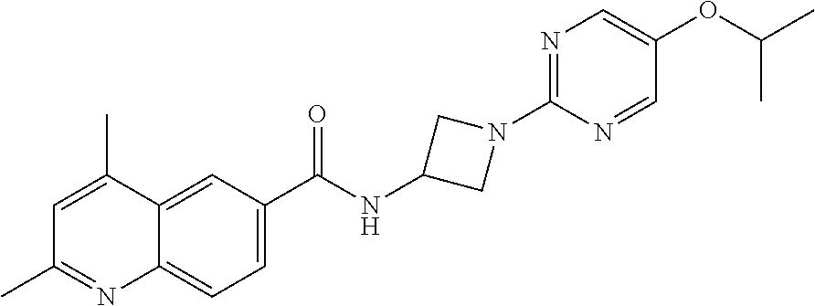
C1=C(C)C2=CC(C(NC3CN(C4=NC=C(OC(C)C)C=N4)C3)=O)=CC=C2N=C1C
